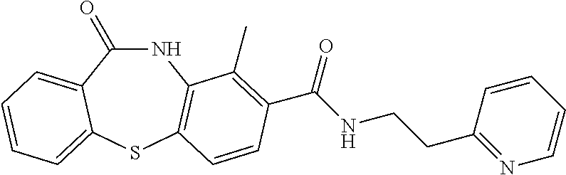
N1C(=O)C2=CC=CC=C2SC2=C1C(C)=C(C(NCCC1=NC=CC=C1)=O)C=C2
